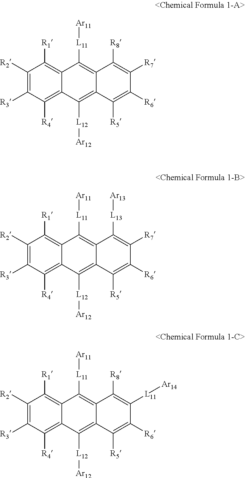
C1([R2])=C([R3])C([R4])=C2C(=C1[R1])C([L11][Ar11])=C1C(=C2[L12][Ar12])C([R5])=C([R6])C([R7])=C1[R8].C1([R2])=C([R3])C([R4])=C2C(=C1[R1])C([L11][Ar11])=C1C(=C2[L12][Ar12])C([R5])=C([R6])C([R7])=C1[L13][Ar13].C1([R2])=C([R3])C([R4])=C2C(=C1[R1])C([L11][Ar11])=C1C(=C2[L12][Ar12])C([R5])=C([R6])C([L11][Ar14])=C1[R8]
